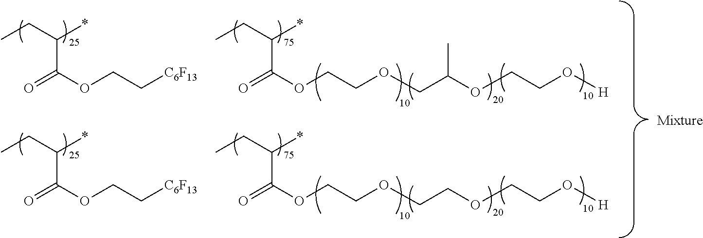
C(C(OCC[C6F13])=O)(CC)*.C(C(OCCOCC(OCCO[H])C)=O)(CC)*.C(C(OCC[C6F13])=O)(CC)*.C(C(OCCOCCOCCO[H])=O)(CC)*
